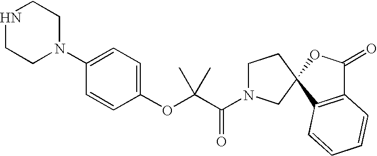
C1(N2CCNCC2)=CC=C(OC(C(N2CCC3(C2)C2=C(C(=O)O3)C=CC=C2)=O)(C)C)C=C1
